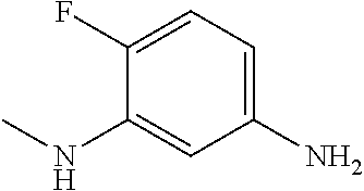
C1(F)=CC=C(N)C=C1NC
